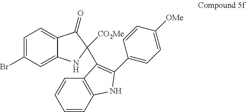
C1=C(Br)C=C2C(=C1)C(=O)C([CO2Me])(C1=C(C3=CC=C([OMe])C=C3)NC3=C1C=CC=C3)N2
